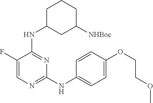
C1(F)=CN=C(NC2=CC=C(OCCOC)C=C2)N=C1NC1CC([NHBoc])CCC1
